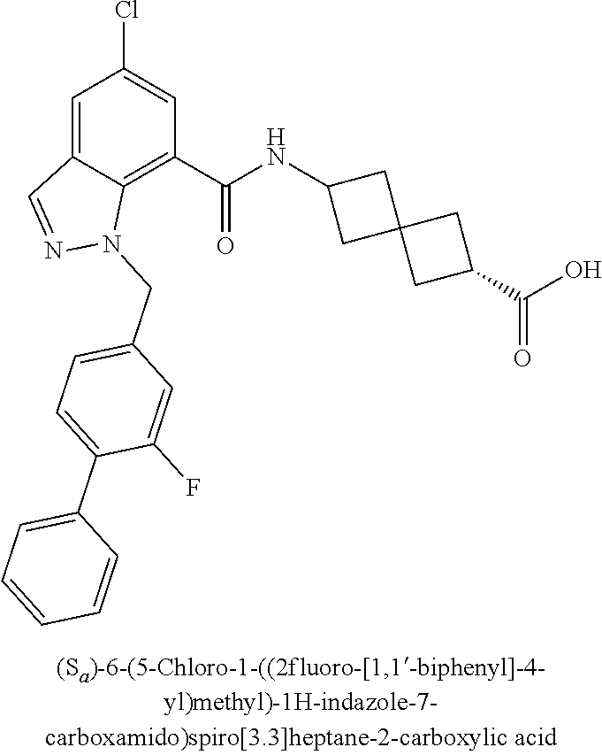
C1=C2C(=C(C(NC3CC4(C3)CC(C(O)=O)C4)=O)C=C1Cl)N(CC1=CC=C(C3=CC=CC=C3)C(F)=C1)N=C2
